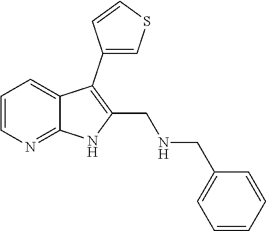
C1=CN=C2C(=C1)C(C1=CSC=C1)=C(CNCC1=CC=CC=C1)N2
